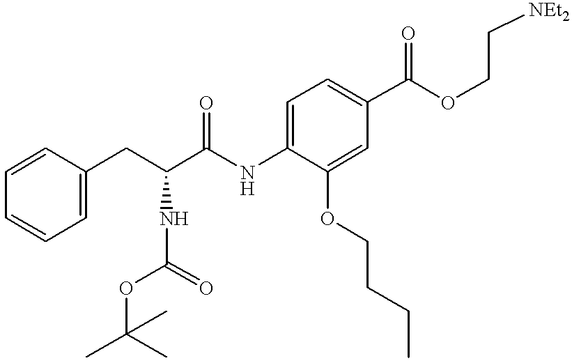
C1=CC=C(CC(C(NC2=CC=C(C(OCC[NEt2])=O)C=C2OCCCC)=O)NC(OC(C)(C)C)=O)C=C1
